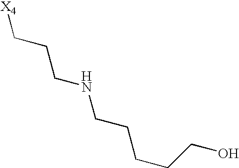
[X4]CCCNCCCCCO
